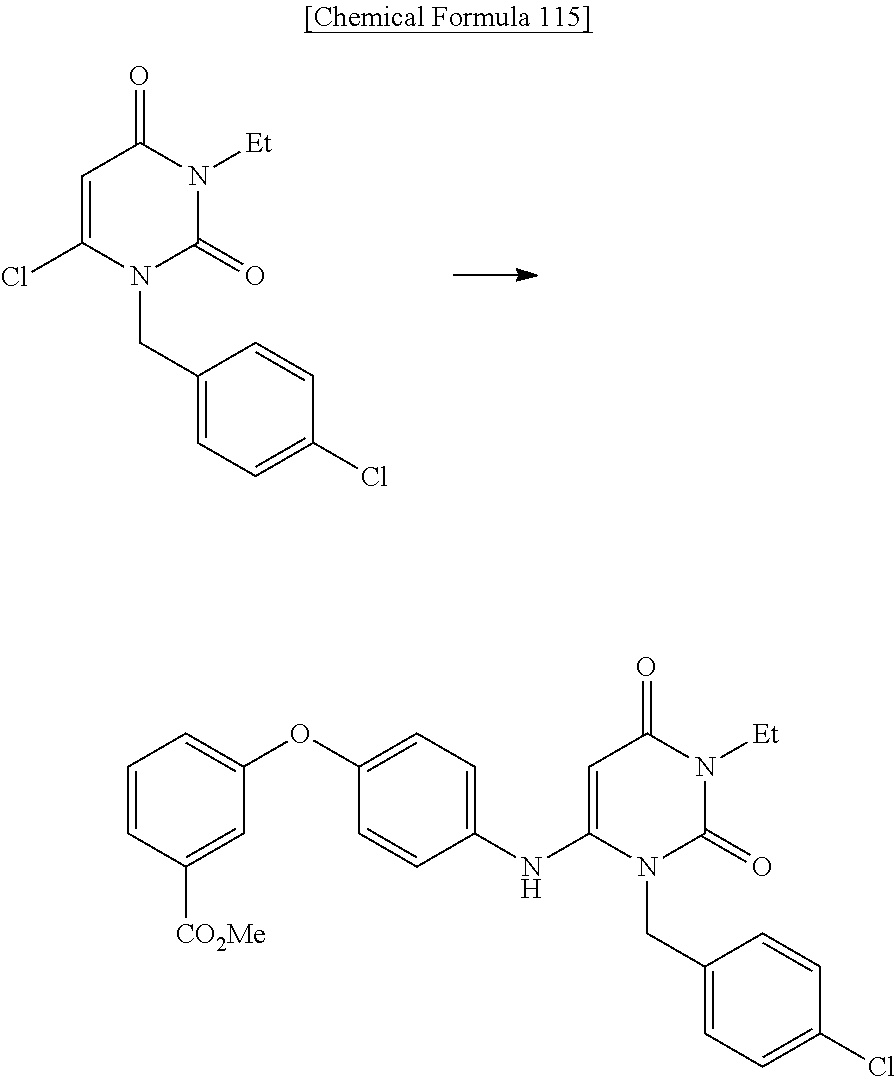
C1=C(Cl)N(CC2=CC=C(Cl)C=C2)C(=O)N([Et])C1=O.C1=C(NC2=CC=C(OC3=CC=CC([CO2Me])=C3)C=C2)N(CC2=CC=C(Cl)C=C2)C(=O)N([Et])C1=O
